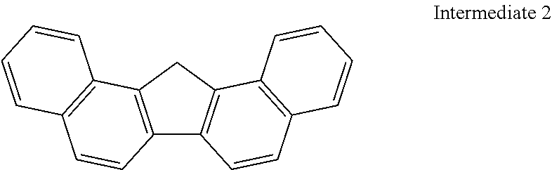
C12=C(CC3=C1C=CC1=C3C=CC=C1)C1=C(C=C2)C=CC=C1
